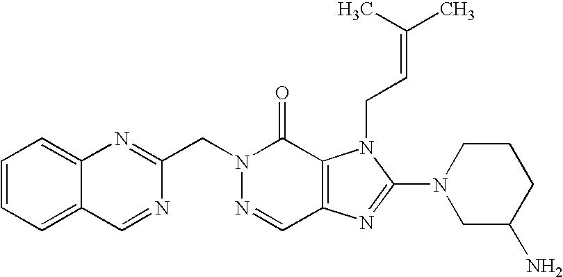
C1=NC(CN2N=CC3=C(C2=O)N(CC=C(C)C)C(N2CC(N)CCC2)=N3)=NC2=CC=CC=C12
